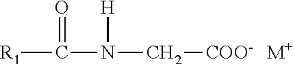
[R1]C(=O)N([H])C[COO-].[M+]
